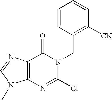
C12=C(N=CN1C)C(=O)N(CC1=C([CN])C=CC=C1)C(Cl)=N2
